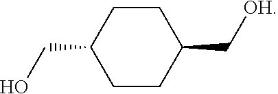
C1(C[OH])CCC(CO)CC1
